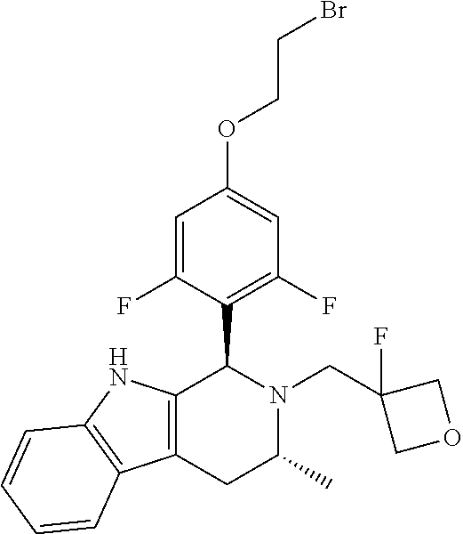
C1=C(F)C(C2N(CC3(F)COC3)C(C)CC3=C2NC2=C3C=CC=C2)=C(F)C=C1OCCBr
